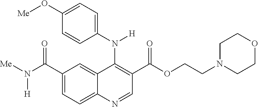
C1(C(N([Me])[H])=O)=CC=C2C(=C1)C(N(C1=CC=C(O[Me])C=C1)[H])=C(C(OCCN1CCOCC1)=O)C=N2
